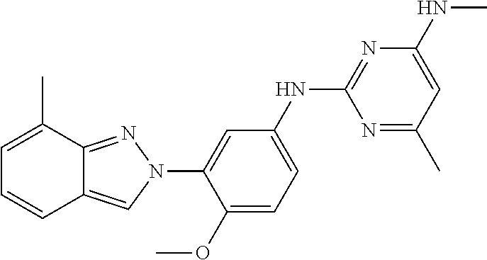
C1(OC)=CC=C(NC2=NC(NC)=CC(C)=N2)C=C1N1N=C2C(=C1)C=CC=C2C
